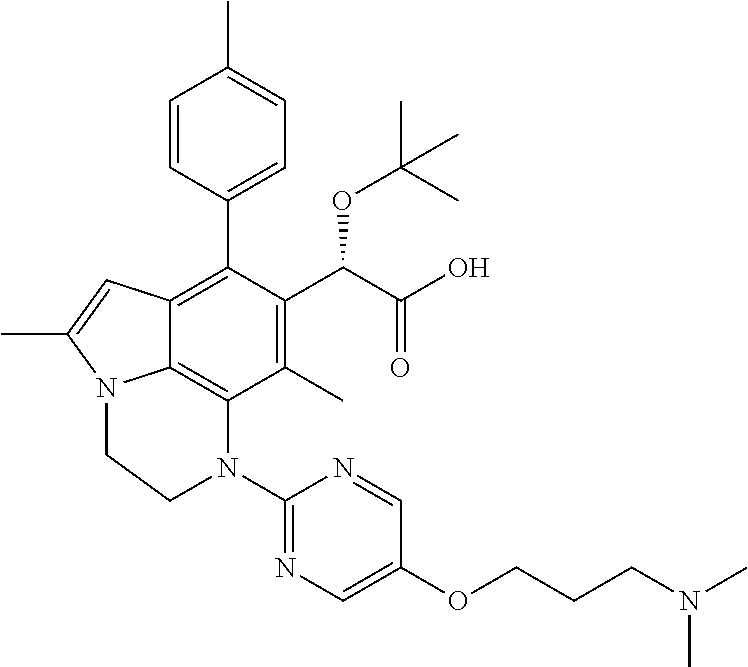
C1=CC(C2=C3C4=C(C(C)=C2C(C(O)=O)OC(C)(C)C)N(C2=NC=C(OCCCN(C)C)C=N2)CCN4C(C)=C3)=CC=C1C
